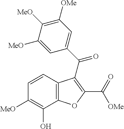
C12=C(C(O)=C([MeO])C=C1)OC(C(=O)[OMe])=C2C(C1=CC([OMe])=C([MeO])C([MeO])=C1)=O
